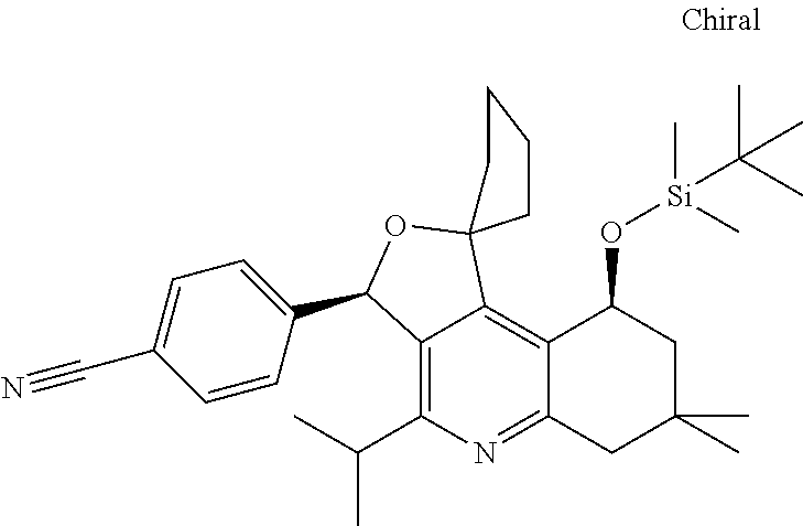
C12=C(C(C)C)N=C3C(=C1C1(OC2C2=CC=C(C#N)C=C2)CCCC1)C(O[Si](C)(C)C(C)(C)C)CC(C)(C)C3
